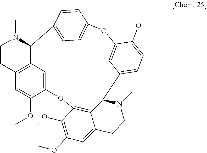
C1CC2=C3C(N1C)C1=CC=C(OC4=CC(=CC=C4O)C4C5=C(OC(=C3)C(OC)=C2)C(OC)=C(OC)C=C5CCN4C)C=C1
